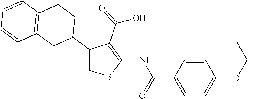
C1(NC(=O)C2=CC=C(OC(C)C)C=C2)=C(C(=O)O)C(C2CCC3=C(C2)C=CC=C3)=CS1
